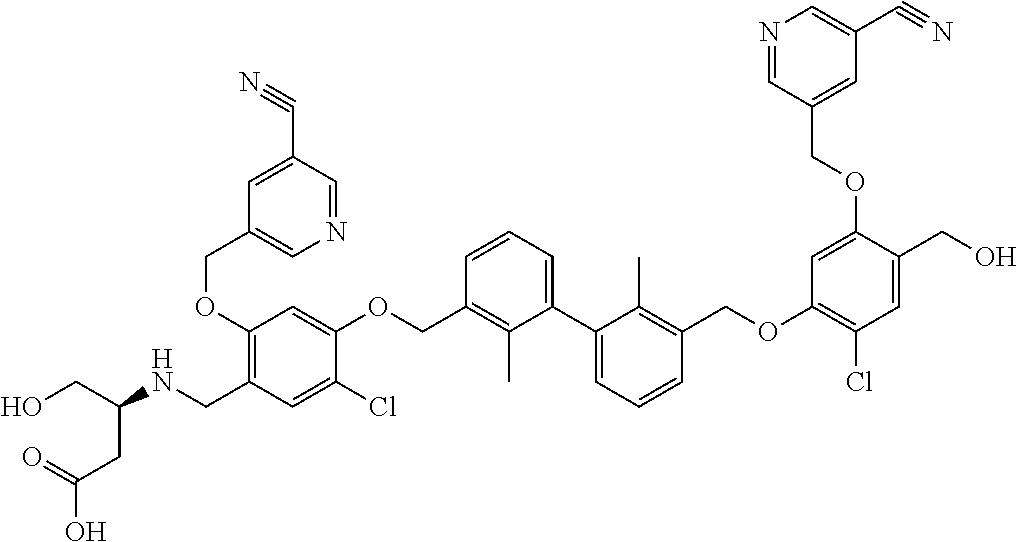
C(C(NCC1=C(OCC2=CN=CC(C#N)=C2)C=C(OCC2=C(C)C(C3=CC=CC(COC4=C(Cl)C=C(CO)C(OCC5=CC(C#N)=CN=C5)=C4)=C3C)=CC=C2)C(Cl)=C1)CC(O)=O)O
